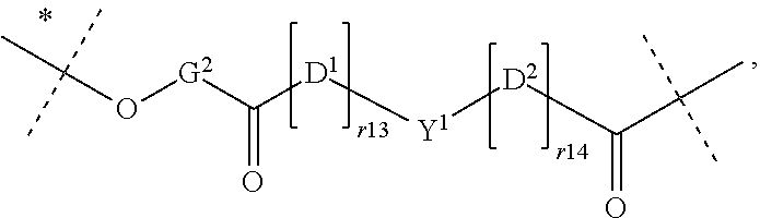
CC(O[G2]C([D1][Y1][D2]C(C(C)(C)C)=O)=O)(C)C
